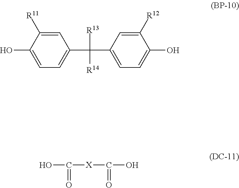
C1=C([R11])C(O)=CC=C1C(C1=CC=C(O)C([R12])=C1)([R13])[R14].OC([X]C(O)=O)=O
